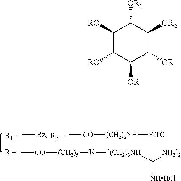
C[Bz].C[CO][(CH2)5]N[[(CH2)3NH]C([NH2]2])=[NHHCl].C[CO][(CH2)5NH][FITC].C1([RO])C([RO])C([OR])C([OR])C([OR2])C1[OR1]
